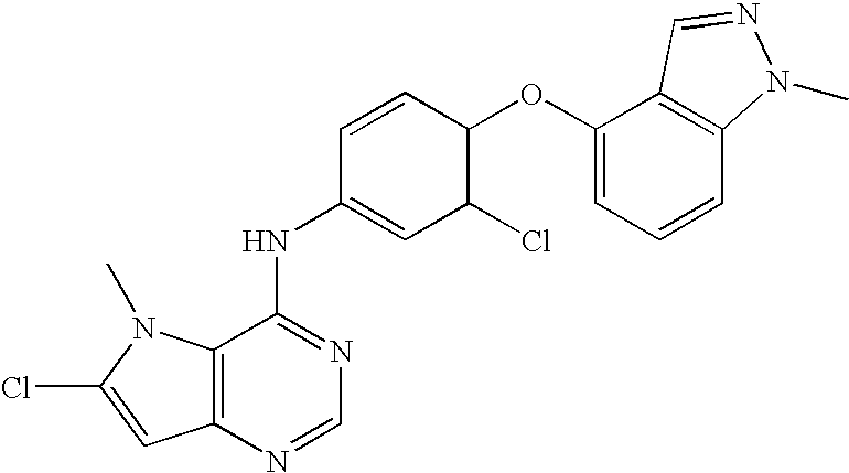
C12=C(N=CN=C1NC1=CC(Cl)C(OC3=CC=CC4=C3C=NN4C)C=C1)C=C(Cl)N2C
